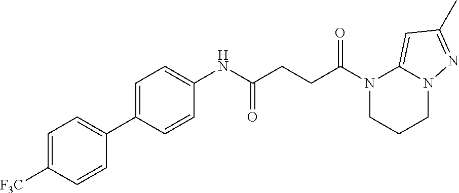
C1(NC(CCC(N2CCCN3C2=CC(C)=N3)=O)=O)=CC=C(C2=CC=C([F3C])C=C2)C=C1
